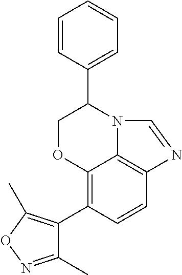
C12=C(C3=C(C)ON=C3C)C=CC3=C1N(C(C1=CC=CC=C1)CO2)C=N3
